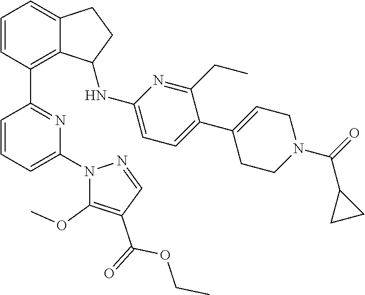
C1=CC(C2=NC(N3C(OC)=C(C(=O)OCC)C=N3)=CC=C2)=C2C(=C1)CCC2NC1=CC=C(C2=CCN(C(=O)C3CC3)CC2)C(CC)=N1
